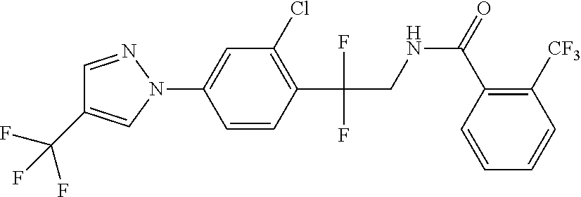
C1=CC(C(F)(F)CNC(=O)C2=C([CF3])C=CC=C2)=C(Cl)C=C1N1C=C(C(F)(F)F)C=N1
